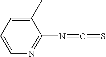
C1(C)=CC=CN=C1N=C=S
